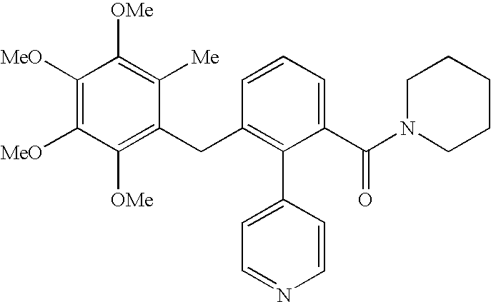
C1([MeO])=C([MeO])C([OMe])=C(CC2=C(C3=CC=NC=C3)C(C(N3CCCCC3)=O)=CC=C2)C([Me])=C1[OMe]
